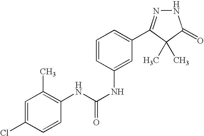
C1=C(Cl)C=CC(NC(NC2=CC(C3=NNC(=O)C3(C)C)=CC=C2)=O)=C1C
